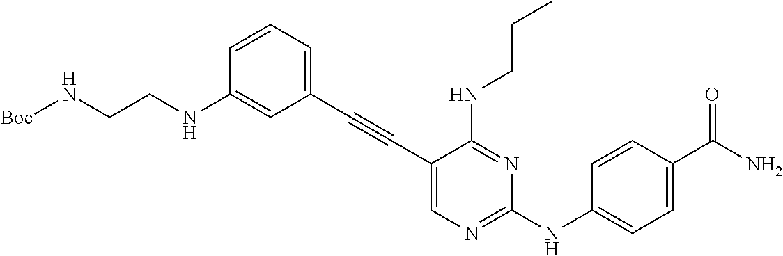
C1=C(NCCN[Boc])C=CC=C1C#CC1=CN=C(NC2=CC=C(C(N)=O)C=C2)N=C1NCCC
